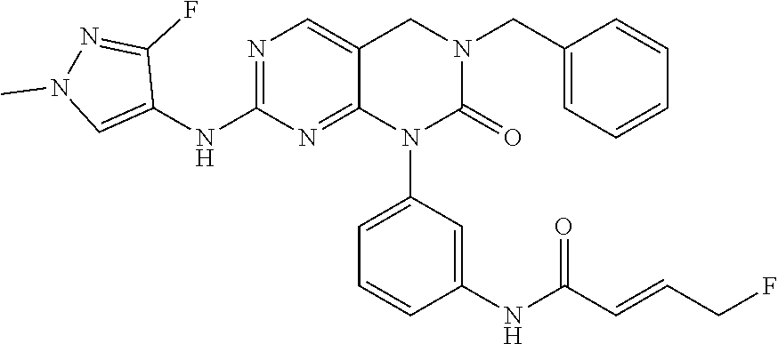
C1=CC(CN2CC3=CN=C(NC4=CN(C)N=C4F)N=C3N(C3=CC=CC(NC(C=CCF)=O)=C3)C2=O)=CC=C1
